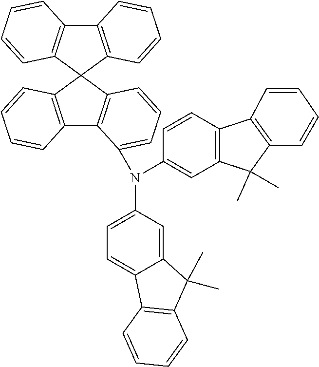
C12=C(C3(C4=C1C=CC=C4)C1=C(C4=C3C=CC=C4N(C3=CC=C4C(=C3)C(C)(C)C3=C4C=CC=C3)C3=CC4=C(C=C3)C3=C(C4(C)C)C=CC=C3)C=CC=C1)C=CC=C2
